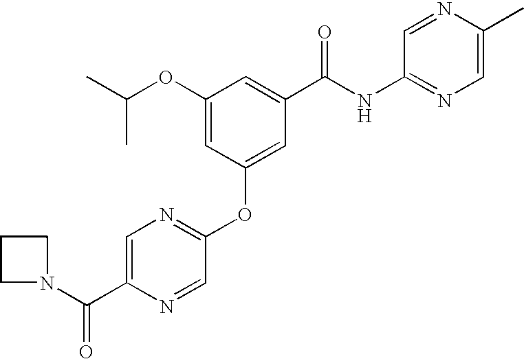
CC(OC1=CC(OC2=NC=C(C(N3CCC3)=O)N=C2)=CC(C(NC2=NC=C(C)N=C2)=O)=C1)C
